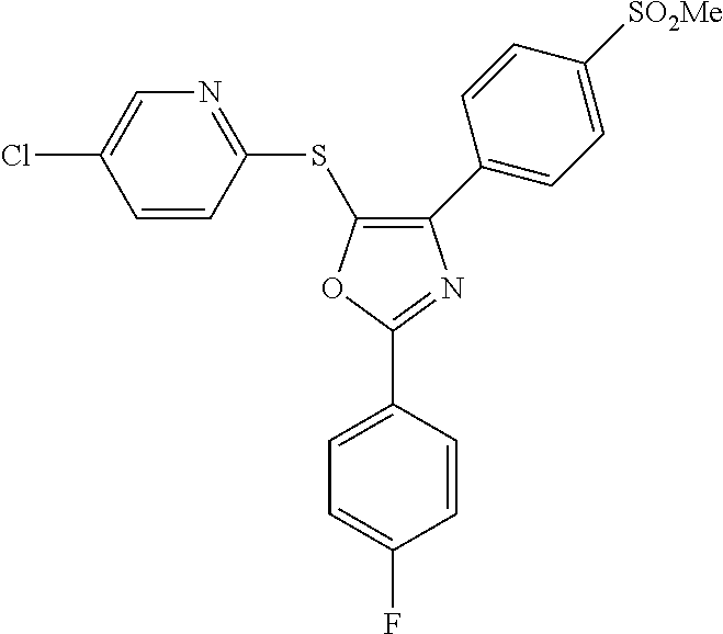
O1C(C2=CC=C(F)C=C2)=NC(C2=CC=C([SO2Me])C=C2)=C1SC1=NC=C(Cl)C=C1
